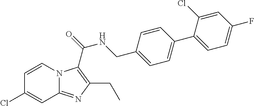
C1=CN2C(=NC(CC)=C2C(=O)NCC2=CC=C(C3=CC=C(F)C=C3Cl)C=C2)C=C1Cl
